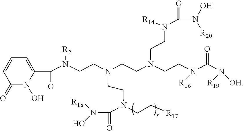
[R18]N(C(N(CCN(CCN(CCN([R14])C(N(O)[R20])=O)CCN([R16])C(N([R19])[OH])=O)CCN([R2])C(C1=CC=CC(=O)N1O)=O)CC[R17])=O)O
